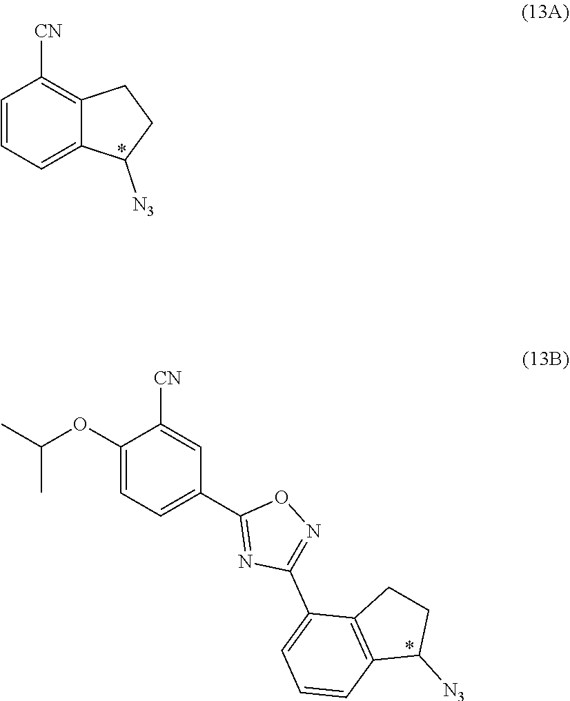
C1=C2C([N3])CCC2=C([CN])C=C1.N1=C(C2=CC=CC3=C2CCC3[N3])N=C(C2=CC=C(OC(C)C)C([CN])=C2)O1
